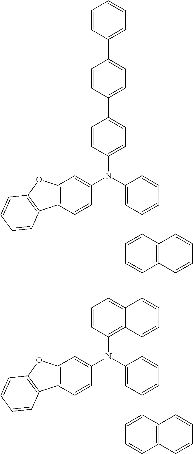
C1(N(C2=CC3=C(C=C2)C2=C(O3)C=CC=C2)C2=CC=C(C3=CC=C(C4=CC=CC=C4)C=C3)C=C2)=CC(C2=CC=CC3=C2C=CC=C3)=CC=C1.C1(N(C2=CC3=C(C=C2)C2=C(O3)C=CC=C2)C2=C3C(=CC=C2)C=CC=C3)=CC(C2=CC=CC3=C2C=CC=C3)=CC=C1
